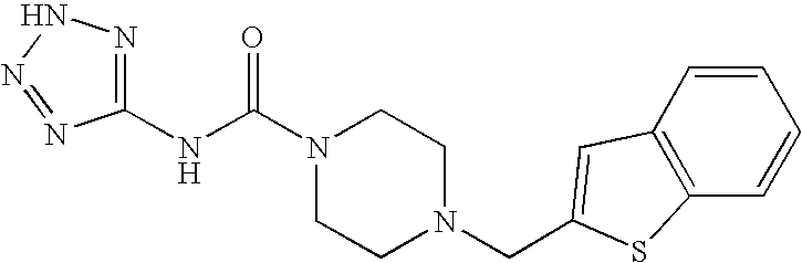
N(C(N1CCN(CC2=CC3=C(C=CC=C3)S2)CC1)=O)C1=NNN=N1
